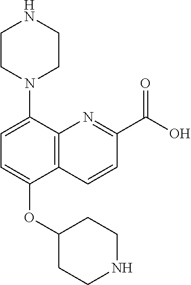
C1=C(N2CCNCC2)C2=C(C(OC3CCNCC3)=C1)C=CC(C(O)=O)=N2
